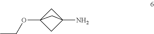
C1C2(OCC)CC1(N)C2
